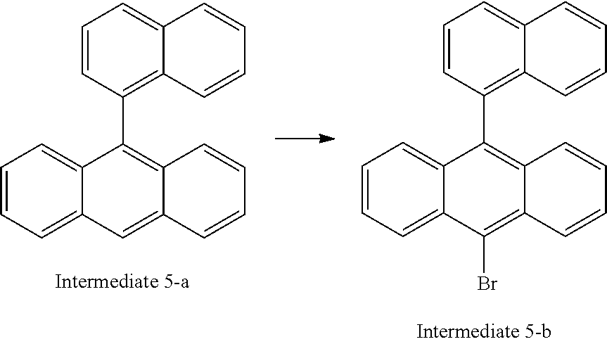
C1=CC(C2=C3C(=CC4=CC=CC=C42)C=CC=C3)=C2C(=C1)C=CC=C2.C1=CC(C2=C3C(=C(Br)C4=CC=CC=C42)C=CC=C3)=C2C(=C1)C=CC=C2
